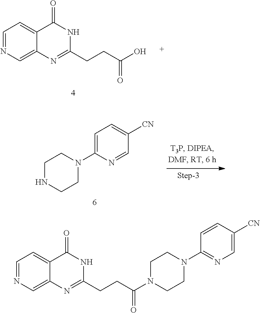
C1=C(N2CCNCC2)N=CC([CN])=C1.C1=NC=C2C(=C1)C(=O)NC(CCC(O)=O)=N2.C1=NC=C2C(=C1)C(=O)NC(CCC(N1CCN(C3=NC=C([CN])C=C3)CC1)=O)=N2
